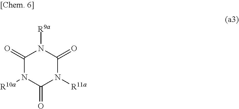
C1(=O)N([R10a])C(=O)N([R11a])C(=O)N1[R9a]
